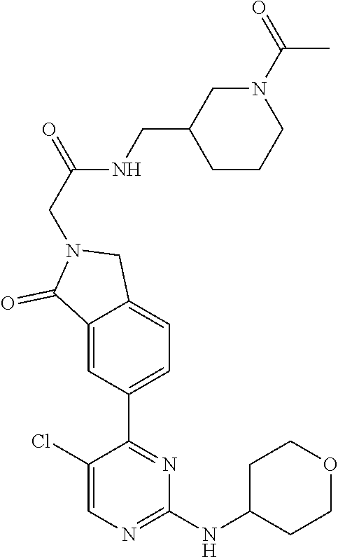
C12=CC(C3=NC(NC4CCOCC4)=NC=C3Cl)=CC=C1CN(CC(=O)NCC1CCCN(C(=O)C)C1)C2=O
